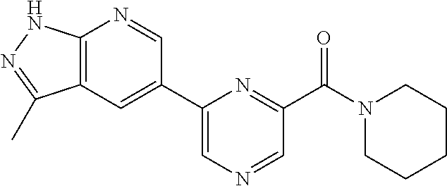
C1=C(C2=CC3=C(N=C2)NN=C3C)N=C(C(N2CCCCC2)=O)C=N1
